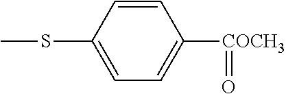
C1(SC)=CC=C([COCH3]=O)C=C1
